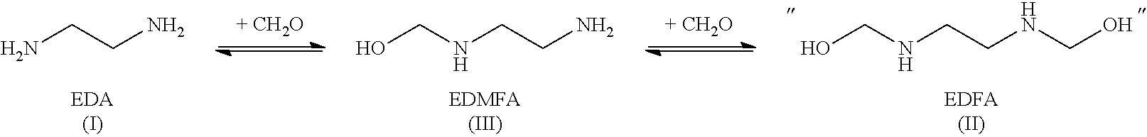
OCNCCN.NCCN.OCNCCNCO
